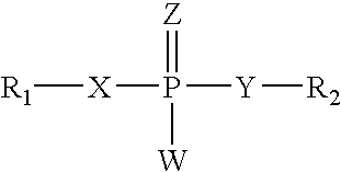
[R1][X]P([Y][R2])([W])=[Z]
